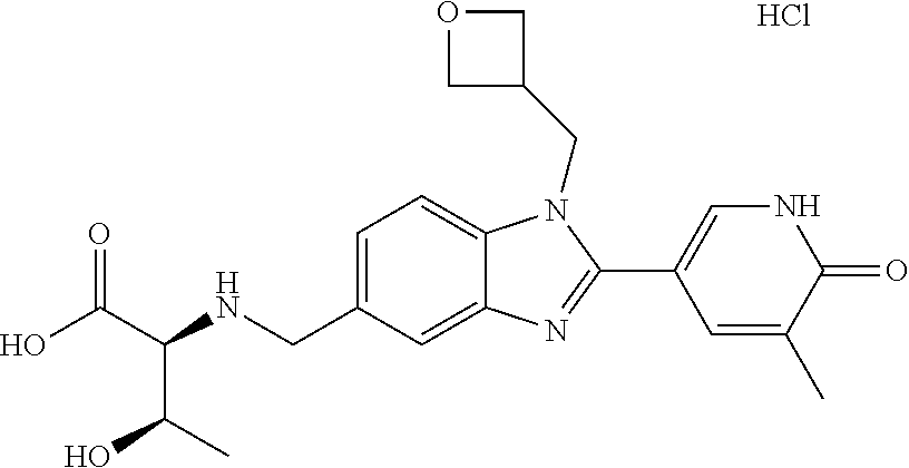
OC(C(NCC1=CC=C2C(=C1)N=C(C1=CNC(=O)C(C)=C1)N2CC1COC1)C(C)O)=O.Cl
